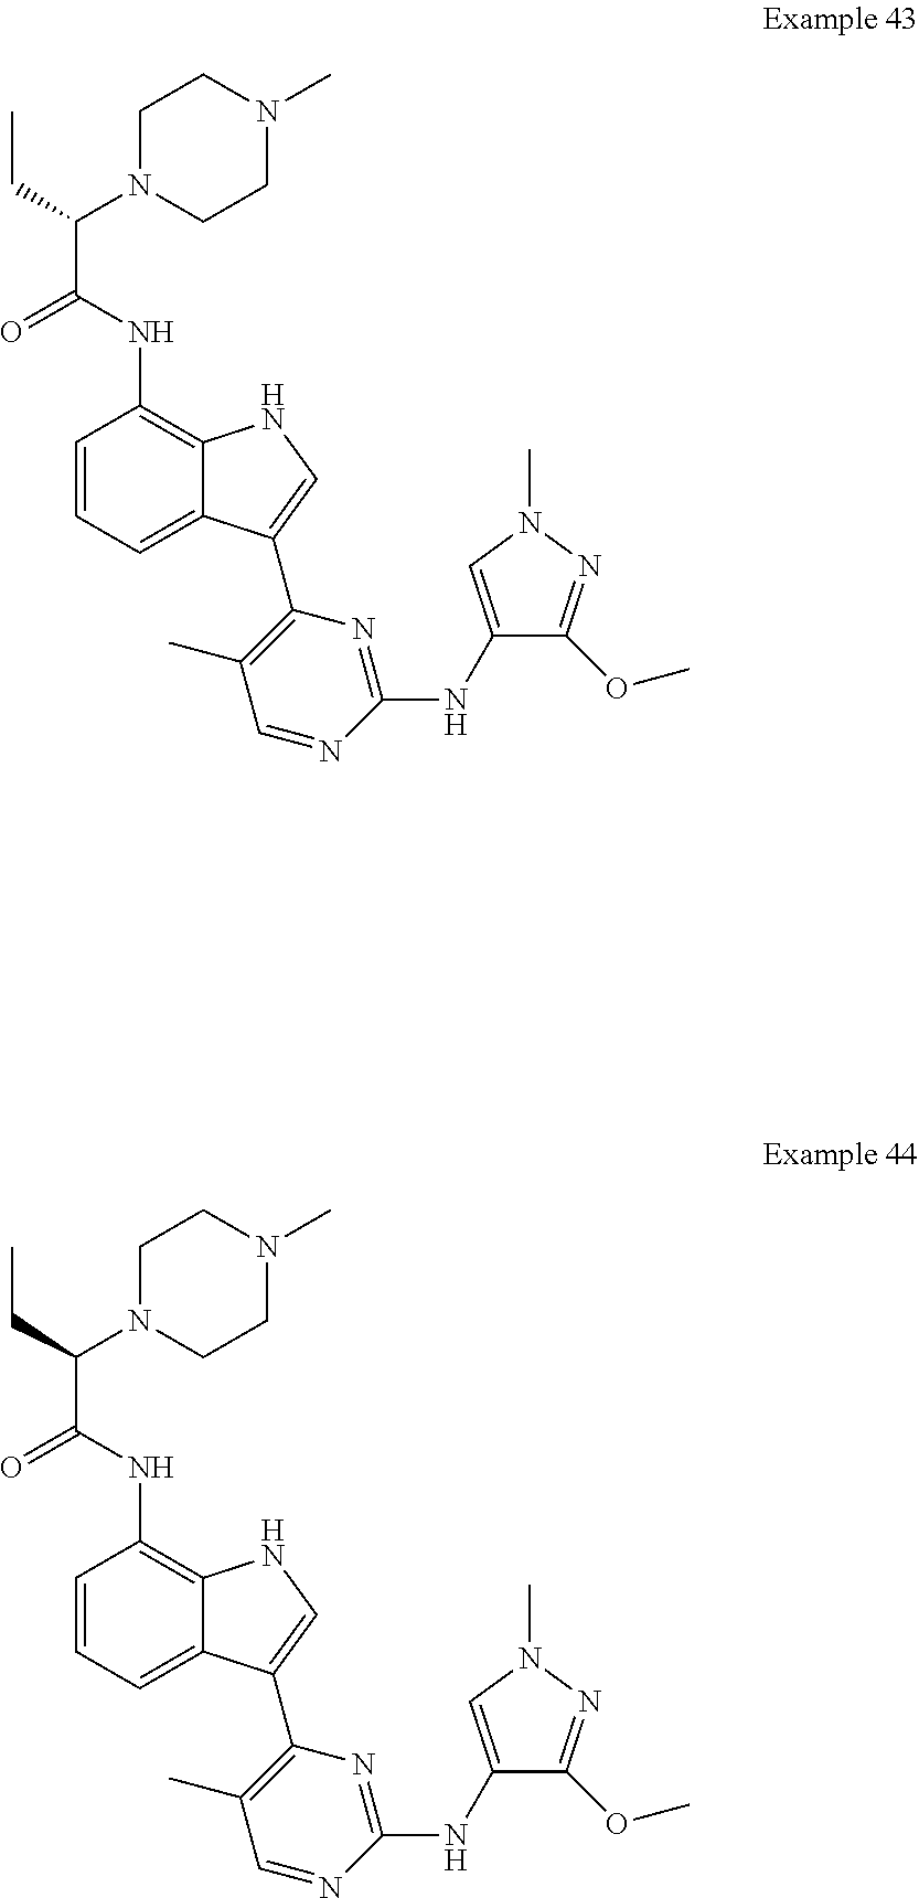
C12=CC=CC(NC(C(CC)N3CCN(C)CC3)=O)=C1NC=C2C1=C(C)C=NC(NC2=CN(C)N=C2OC)=N1.C12=CC=CC(NC(C(CC)N3CCN(C)CC3)=O)=C1NC=C2C1=C(C)C=NC(NC2=CN(C)N=C2OC)=N1
